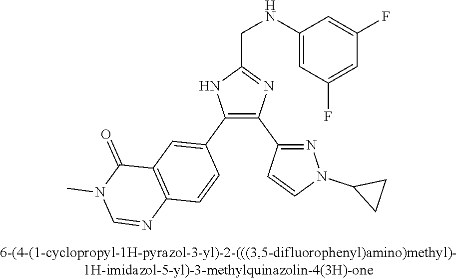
C1(NCC2=NC(C3=NN(C4CC4)C=C3)=C(C3=CC4=C(C=C3)N=CN(C)C4=O)N2)=CC(F)=CC(F)=C1
